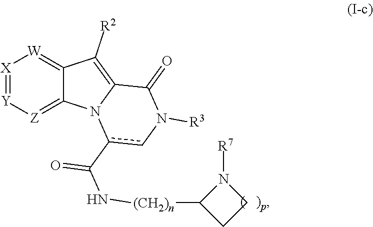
[X]1=[Y][Z]=C2C(=[W]1)C([R2])=C1N2c(C(N[(CH2)n]C2CCN2[R7])=O)cN([R3])C1=O
